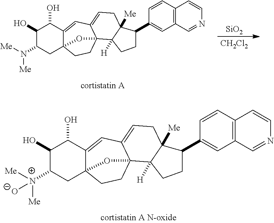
C1(O)C([N+]([Me])([Me])[O-])CC23C(=CC4=CCC5([Me])C([H])(C4(CC2)O3)CCC5C2=CC3=C(C=CN=C3)C=C2)C1O.C1(N([Me])[Me])CC23C(=CC4=CCC5([Me])C([H])(C4(CC2)O3)CCC5C2=CC3=C(C=CN=C3)C=C2)C(O)C1O.[SiO2].[CH2Cl2]
